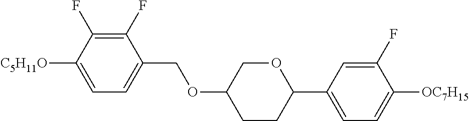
C1(F)=C(F)C([C5H11O])=CC=C1COC1CCC(C2=CC=C([OC7H15])C(F)=C2)OC1
